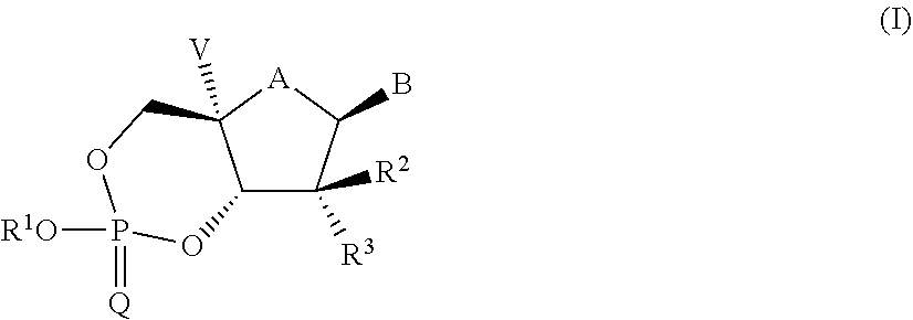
C12C([R2])([R3])C(B)[A]C1([V])COP(=[Q])([R1O])O2
